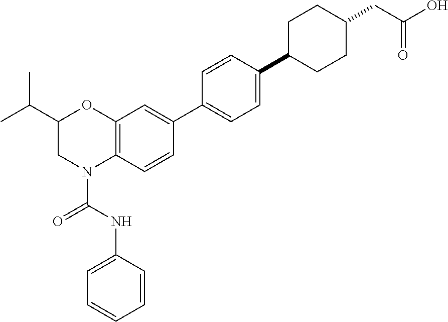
C12=C(C=C(C3=CC=C(C4CCC(CC(O)=O)CC4)C=C3)C=C1)OC(C(C)C)CN2C(NC1=CC=CC=C1)=O
